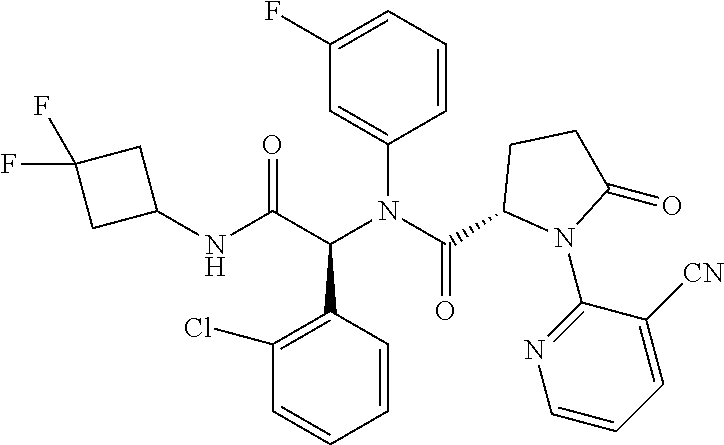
C1(N(C(C2N(C3=NC=CC=C3[CN])C(=O)CC2)=O)C(C(NC2CC(F)(F)C2)=O)C2=C(Cl)C=CC=C2)=CC(F)=CC=C1
